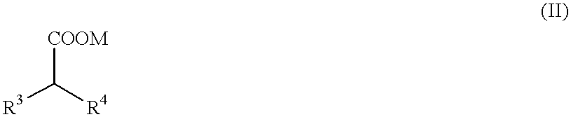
[R3]C([R4])[COOM]
